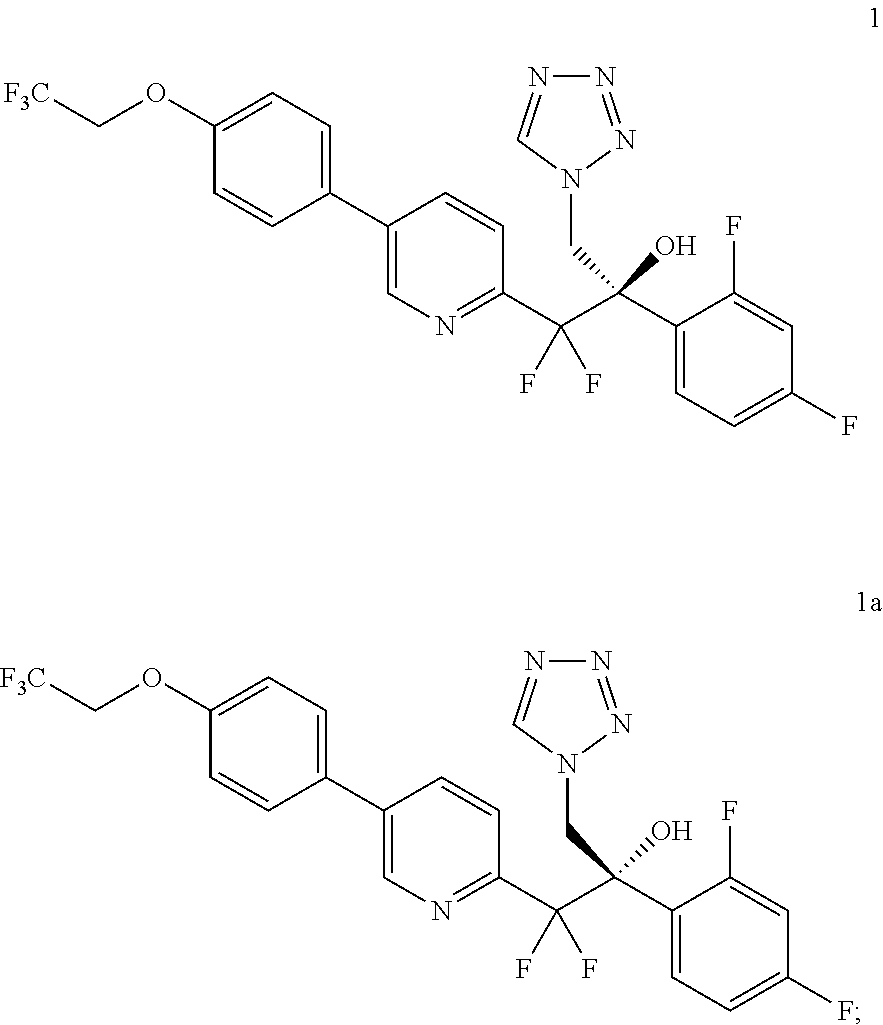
C1(C2=CC=C(OC[F3C])C=C2)=CN=C(C(C(O)(C2=CC=C(F)C=C2F)CN2C=NN=N2)(F)F)C=C1.C1(C2=CC=C(OC[F3C])C=C2)=CN=C(C(C(O)(C2=CC=C(F)C=C2F)CN2C=NN=N2)(F)F)C=C1
